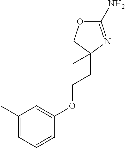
C1(N)=NC(CCOC2=CC(C)=CC=C2)(C)CO1
